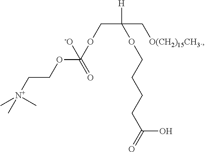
C(OCC[N+](C)(C)C)(OCC([H])(C[O(CH2)15CH3.])OCCCCC(=O)O)([-O])=O
